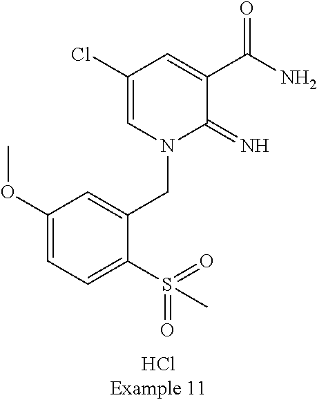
C1(OC)=CC=C(S(=O)(=O)C)C(CN2C(=N)C(C(N)=O)=CC(Cl)=C2)=C1
